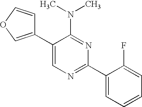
C1(C2=COC=C2)=CN=C(C2=CC=CC=C2F)N=C1N(C)C
